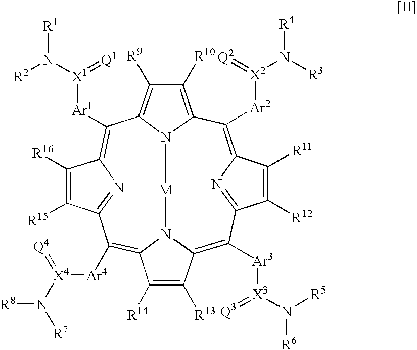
C1([Ar2][X2](N([R3])[R4])=[Q2])=C2N=C(C([R12])=C2[R11])C([Ar3][X3](N([R5])[R6])=[Q3])=C2N3C(=C([Ar4][X4](N([R7])[R8])=[Q4])C4=NC(=C([Ar1][X1](N([R2])[R1])=[Q1])C5=C([R9])C([R10])=C1N5[M]3)C([R16])=C4[R15])C([R14])=C2[R13]
